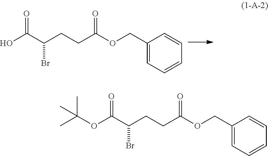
C1(COC(CCC(C(O)=O)Br)=O)=CC=CC=C1.C1(COC(CCC(C(OC(C)(C)C)=O)Br)=O)=CC=CC=C1
